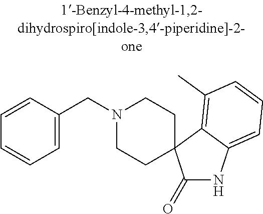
N1(CC2=CC=CC=C2)CCC2(CC1)C(=O)NC1=CC=CC(C)=C12
